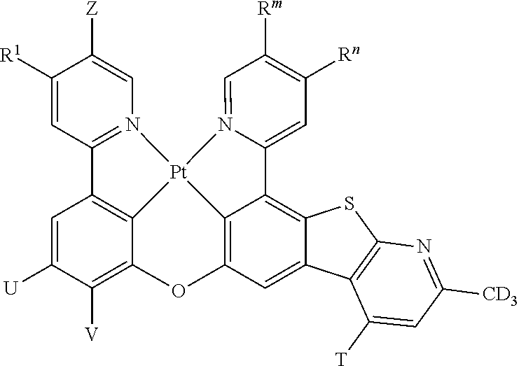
C1([R1])=CC2=N(C=C1[Z])[Pt]13C4=C2C=C([U])C([V])=C4OC2=C1C(=C1C(=C2)C2=C(S1)N=C([CD3])C=C2[T])C1=CC([Rn])=C([Rm])C=N13
